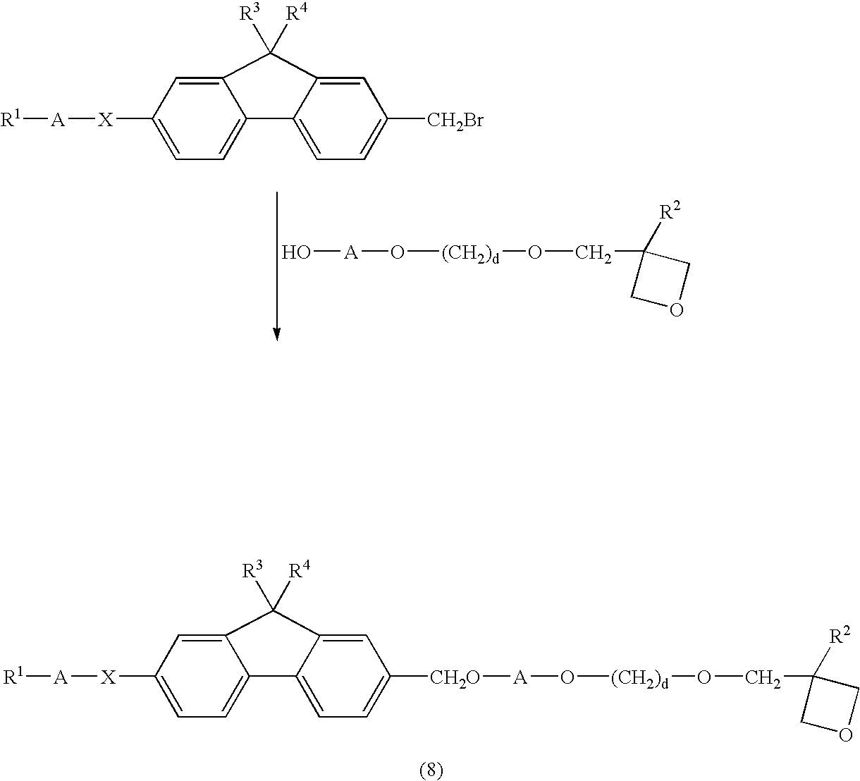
C1([X][A][R1])=CC=C2C(=C1)C([R3])([R4])C1=CC([CH2O][A]O[(CH2)d]OCC3([R2])COC3)=CC=C21.O[A]O[(CH2)d]OCC1([R2])COC1.C1([X][A][R1])=CC=C2C(=C1)C([R3])([R4])C1=CC([CH2Br])=CC=C21
